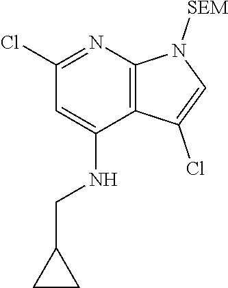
C1(Cl)=NC2=C(C(NCC3CC3)=C1)C(Cl)=CN2[SEM]
